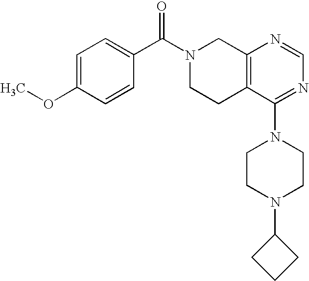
C1=C(OC)C=CC(C(N2CCC3=C(C2)N=CN=C3N2CCN(C3CCC3)CC2)=O)=C1
